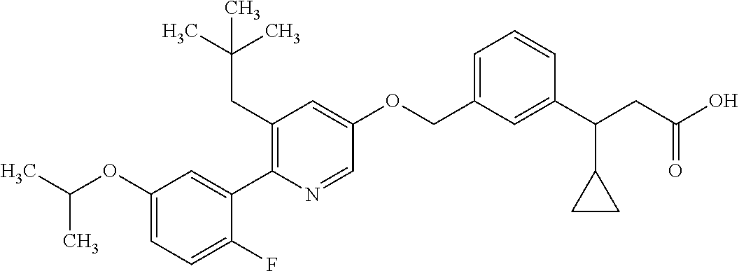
C1(OC(C)C)=CC=C(F)C(C2=C(CC(C)(C)C)C=C(OCC3=CC=CC(C(CC(O)=O)C4CC4)=C3)C=N2)=C1
